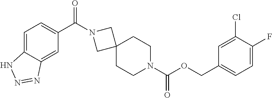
O(C(N1CCC2(CC1)CN(C(C1=CC=C3C(=C1)N=NN3)=O)C2)=O)CC1=CC=C(F)C(Cl)=C1
